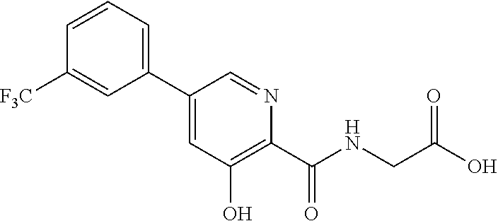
C1(C2=CC(O)=C(C(NCC(O)=O)=O)N=C2)=CC=CC([F3C])=C1
